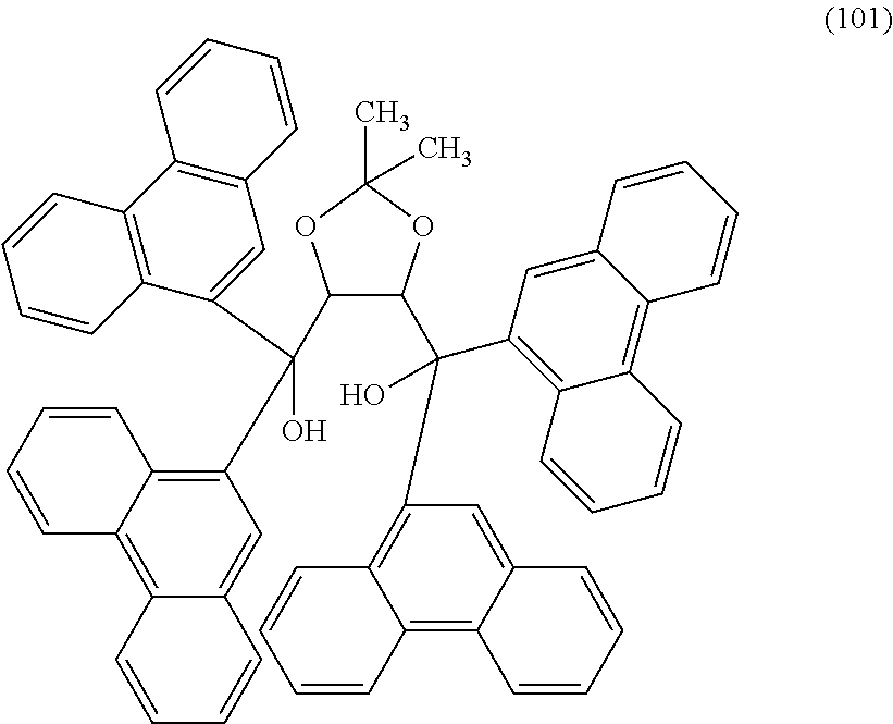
C1(C(C2=CC3=C(C4=C2C=CC=C4)C=CC=C3)(C2=C3C(=C4C(=C2)C=CC=C4)C=CC=C3)O)C(C(C2=C3C(=C4C(=C2)C=CC=C4)C=CC=C3)(C2=C3C(=C4C(=C2)C=CC=C4)C=CC=C3)O)OC(C)(C)O1
